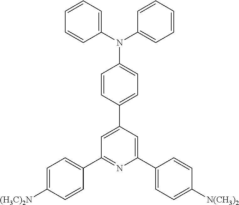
C1=C([(H3C)2N])C=CC(C2=NC(C3=CC=C([N(CH3)2])C=C3)=CC(C3=CC=C(N(C4=CC=CC=C4)C4=CC=CC=C4)C=C3)=C2)=C1
